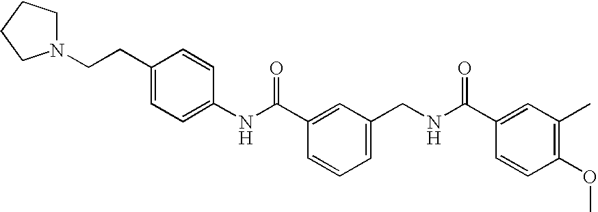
C1=C(CNC(C2=CC(C)=C(OC)C=C2)=O)C=C(C(NC2=CC=C(CCN3CCCC3)C=C2)=O)C=C1
